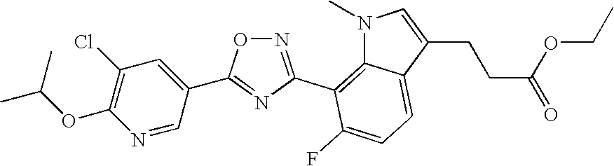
N1=CC(C2=NC(C3=C4C(=CC=C3F)C(CCC(=O)OCC)=CN4C)=NO2)=CC(Cl)=C1OC(C)C
